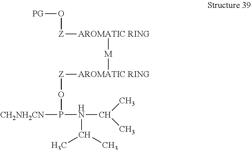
[AROMATIC RING]([Z]OP([CH2NH2CN])N(C(C)C)C(C)C)[M][AROMATIC RING][Z]O[PG]
